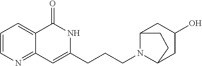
C1=CN=C2C(=C1)C(=O)NC(CCCN1C3CC(O)CC1CC3)=C2
